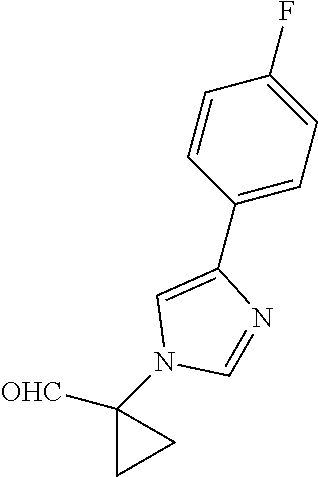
C1=C(C2=CC=C(F)C=C2)N=CN1C1([OHC])CC1
